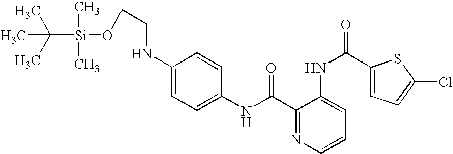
C1(NC(=O)C2=NC=CC=C2NC(=O)C2=CC=C(Cl)S2)=CC=C(NCCO[Si](C(C)(C)C)(C)C)C=C1
